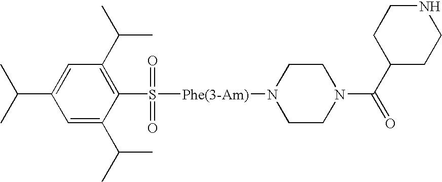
C1(C(C)C)=CC(C(C)C)=C(S([Phe(3-Am)]N2CCN(C(C3CCNCC3)=O)CC2)(=O)=O)C(C(C)C)=C1
